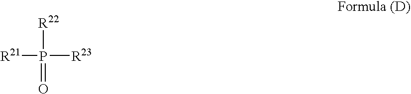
[R22]P(=O)([R21])[R23]
